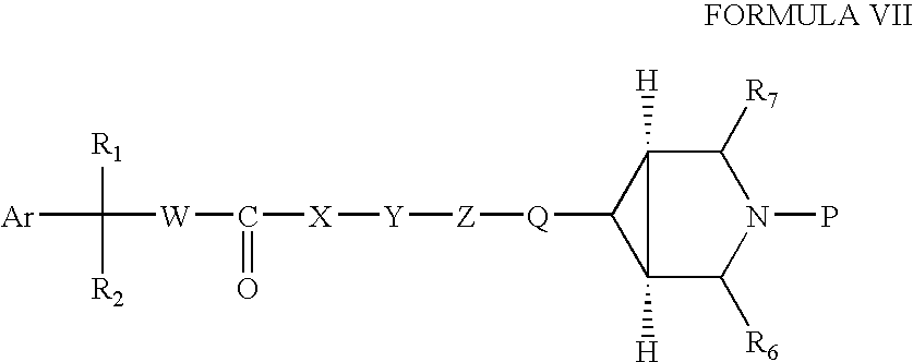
C12([H])C([R6])N(P)C([R7])C1([H])C2[Q][Z][Y][X]C([W]C([Ar])([R1])[R2])=O
